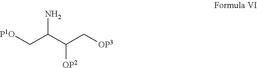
[P1O]CC(C(C[OP3])[OP2])N
